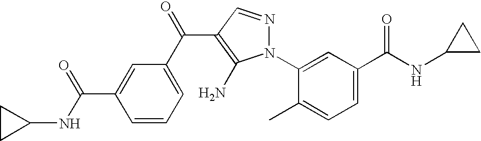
C1=C(C(NC2CC2)=O)C=C(N2N=CC(C(C3=CC=CC(C(=O)NC4CC4)=C3)=O)=C2N)C(C)=C1
